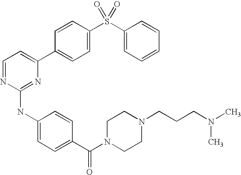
C1=CC(C2=CC=NC(NC3=CC=C(C(=O)N4CCN(CCCN(C)C)CC4)C=C3)=N2)=CC=C1S(C1=CC=CC=C1)(=O)=O
